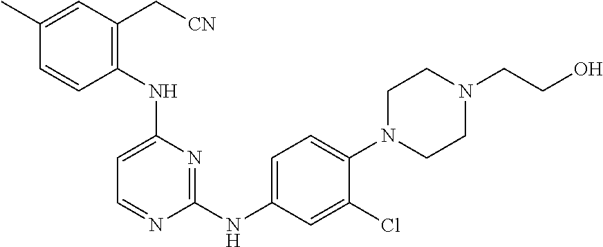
N(C1=CC=NC(NC2=CC=C(N3CCN(CCO)CC3)C(Cl)=C2)=N1)C1=C(C[CN])C=C(C)C=C1
